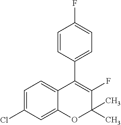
C1=C(Cl)C=C2C(=C1)C(C1=CC=C(F)C=C1)=C(F)C(C)(C)O2
